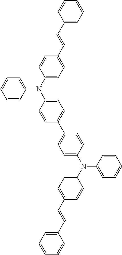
C1(N(C2=CC=C(C=CC3=CC=CC=C3)C=C2)C2=CC=C(C3=CC=C(N(C4=CC=C(C=CC5=CC=CC=C5)C=C4)C4=CC=CC=C4)C=C3)C=C2)=CC=CC=C1
